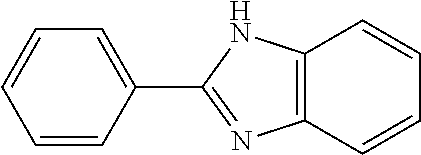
C1=CC(C2=NC3=C(N2)C=CC=C3)=CC=C1
